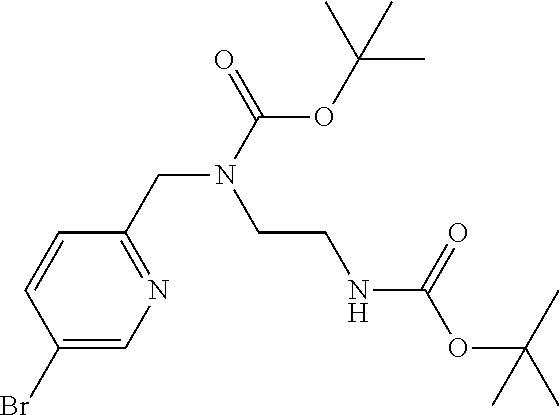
C1(Br)=CN=C(CN(C(OC(C)(C)C)=O)CCNC(=O)OC(C)(C)C)C=C1
